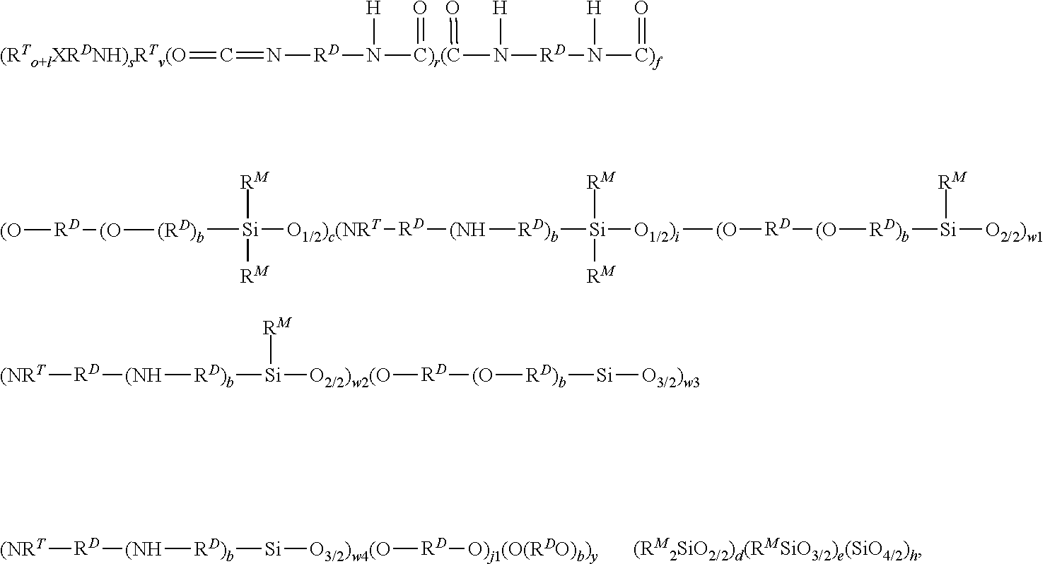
[RD]([(NH][RD)b][Si][O3/2)w4(O][RD][O)j1(O(RDO)b)y])[(NRT].[RD](N([H])[C)r(C](=O)(=O)N([H])[RD]N([H])[C)f]=O)N=C=[(RTo+lXRDNH)sRTv(O].[(RD)b]([Si]([RM])([RM])[O1/2)c(NRT][RD][(NH][RD)b][Si]([RM])([RM])[O1/2)i][(O][RD][(O][RD)b][Si]([RM])[O2/2)w1])[(O][RD][(O].[RD]([(NH][RD)b][Si]([RM])[O2/2)w2(O][RD][(O][RD)b][Si][O3/2)w3])[(NRT]
